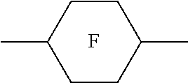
C1(C)CCC(C)CC1.F
